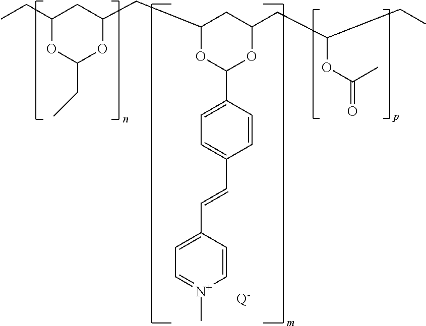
CCC1OC(CC)OC(CC2OC(C3=CC=C(C=CC4=CC=[N+](C)C=C4)C=C3)OC(CC(CC)OC(=O)C)C2)C1.[Q-]
